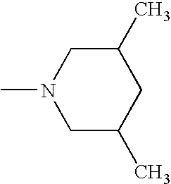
C1C(C)CC(C)CN1C
